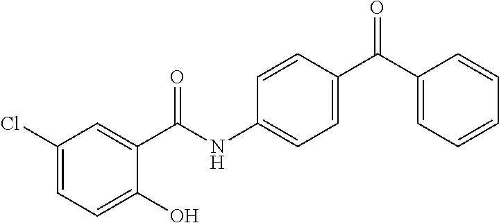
C1(Cl)=CC=C(O)C(C(NC2=CC=C(C(C3=CC=CC=C3)=O)C=C2)=O)=C1
